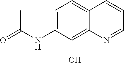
C1=C(NC(=O)C)C(O)=C2C(=C1)C=CC=N2
